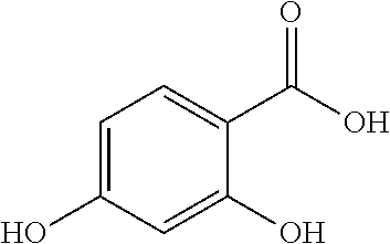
C1=C(O)C=C(O)C(C(O)=O)=C1
